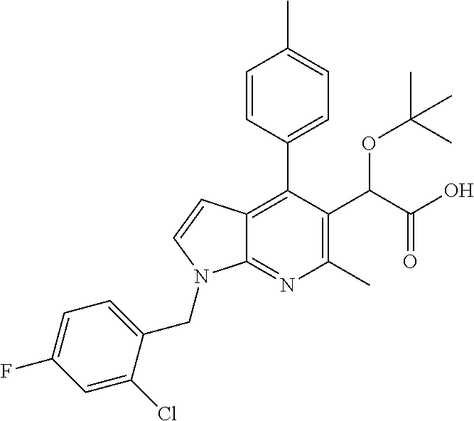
C12=C(C3=CC=C(C)C=C3)C(C(C(O)=O)OC(C)(C)C)=C(C)N=C1N(CC1=CC=C(F)C=C1Cl)C=C2
